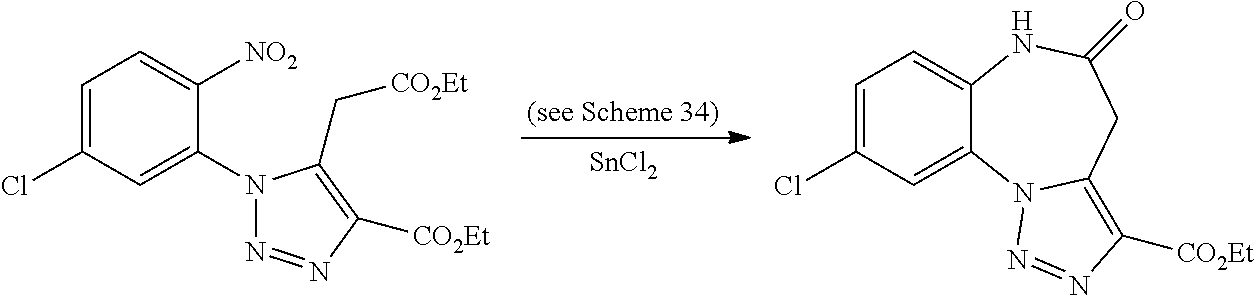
C1=C(Cl)C=C2C(=C1)NC(=O)CC1=C([CO2Et])N=NN21.C1=C(Cl)C=C(N2N=NC([CO2Et])=C2C[CO2Et])C([NO2])=C1.[SnCl2]
